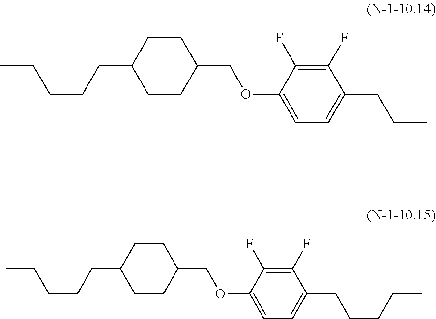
O(C1=CC=C(CCC)C(F)=C1F)CC1CCC(CCCCC)CC1.O(C1=CC=C(CCCCC)C(F)=C1F)CC1CCC(CCCCC)CC1
